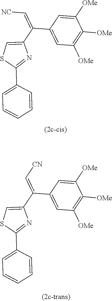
C(C1=CC([OMe])=C([OMe])C([OMe])=C1)(C1=CSC(C2=CC=CC=C2)=N1)=C[NC].C(C1=CC([OMe])=C([OMe])C([OMe])=C1)(C1=CSC(C2=CC=CC=C2)=N1)=C[CN]
